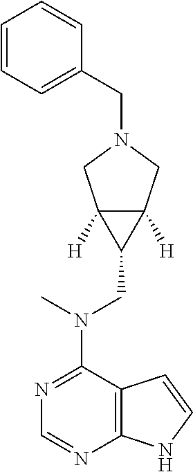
N1=C(N(CC2C3([H])C2([H])CN(CC2=CC=CC=C2)C3)C)C2=C(N=C1)NC=C2
